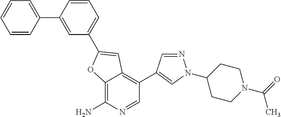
C12=C(N)N=CC(C3=CN(C4CCN(C(=O)C)CC4)N=C3)=C1C=C(C1=CC=CC(C3=CC=CC=C3)=C1)O2
